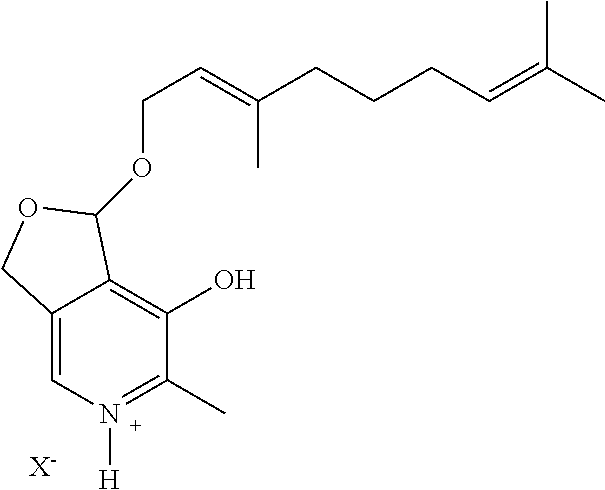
[H]N1=C(C)C(O)=C2C(=C1)COC2OCC=C(CCCC=C(C)C)C.[X-]
